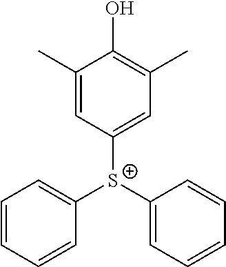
C1(C)=CC([S+](C2=CC=CC=C2)C2=CC=CC=C2)=CC(C)=C1O
